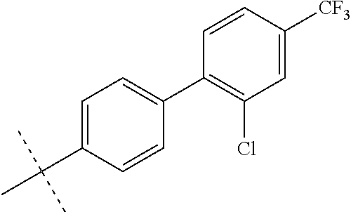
C1(C2=C(Cl)C=C([CF3])C=C2)=CC=C(C(C)(C)C)C=C1
